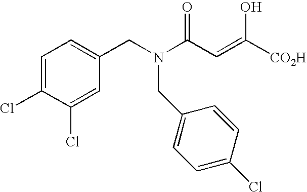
C1=C(Cl)C(Cl)=CC(CN(C(C=C(O)[CO2H])=O)CC2=CC=C(Cl)C=C2)=C1
